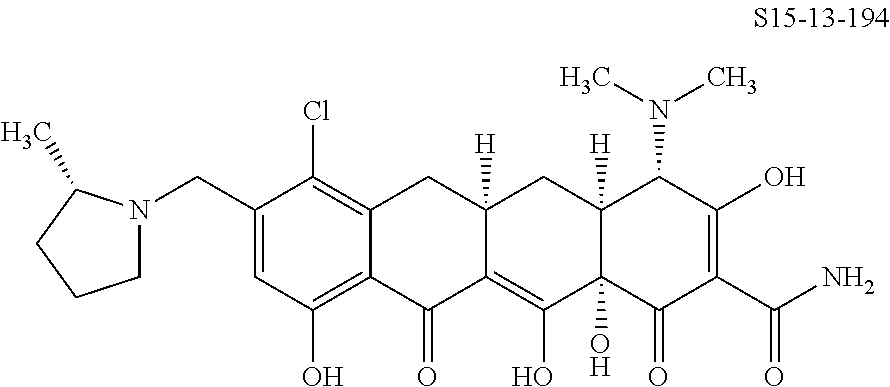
C1(CN2CCCC2C)=CC(O)=C2C(=C1Cl)CC1([H])C(=C(O)C3(O)C([H])(C1)C(N(C)C)C(O)=C(C(=O)N)C3=O)C2=O
